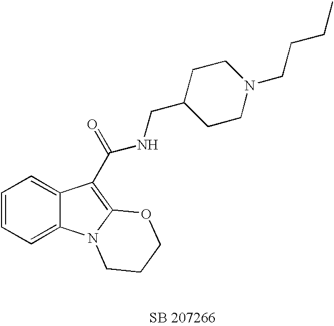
C1=CC=C2C(=C1)C(C(NCC1CCN(CCCC)CC1)=O)=C1N2CCCO1
